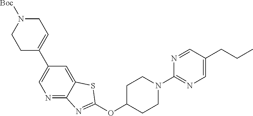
C1C(C2=CN=C3C(=C2)SC(OC2CCN(C4=NC=C(CCC)C=N4)CC2)=N3)=CCN([Boc])C1
